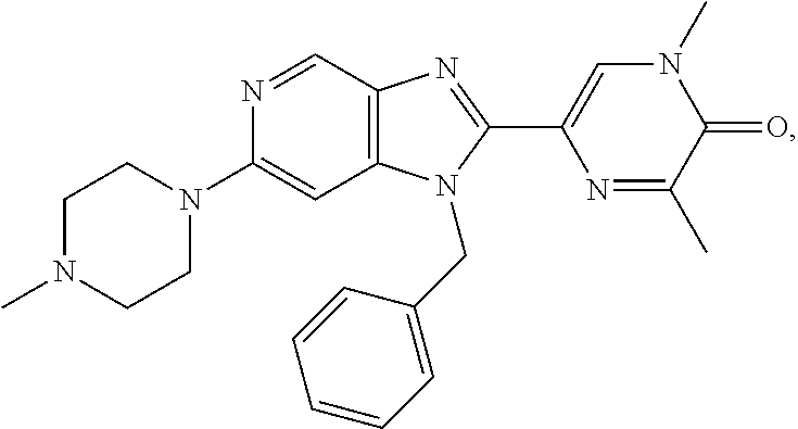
C1(N2CCN(C)CC2)=CC2=C(C=N1)N=C(C1=CN(C)C(=O)C(C)=N1)N2CC1=CC=CC=C1
